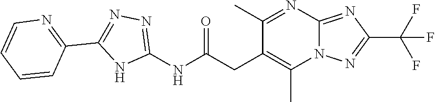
N12C(=NC(C(F)(F)F)=N1)N=C(C)C(CC(NC1=NN=C(C3=NC=CC=C3)N1)=O)=C2C
